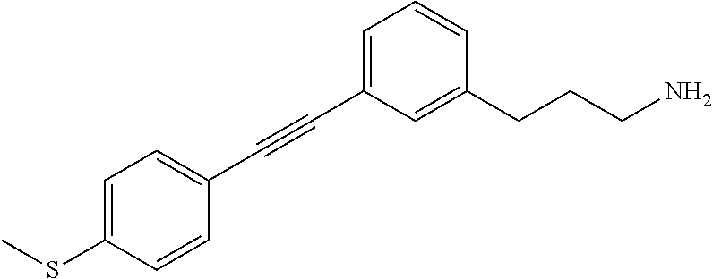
C1=C(SC)C=CC(C#CC2=CC=CC(CCCN)=C2)=C1
